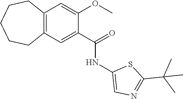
C12=C(C=C(C(=O)NC3=CN=C(C(C)(C)C)S3)C(OC)=C1)CCCCC2
